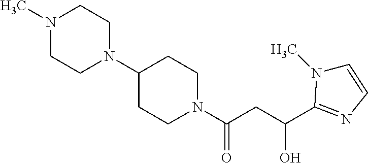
N1(C(CC(O)C2=NC=CN2C)=O)CCC(N2CCN(C)CC2)CC1
